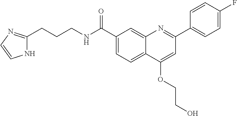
C1(C(NCCCC2=NC=CN2)=O)=CC=C2C(=C1)N=C(C1=CC=C(F)C=C1)C=C2OCCO
